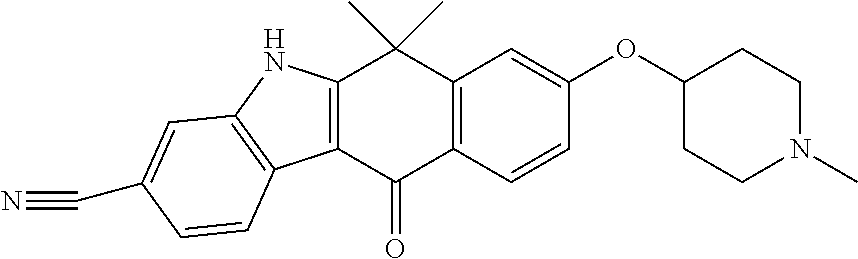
C12=C(C(=O)C3=C(C1(C)C)C=C(OC1CCN(C)CC1)C=C3)C1=C(N2)C=C(C#N)C=C1
